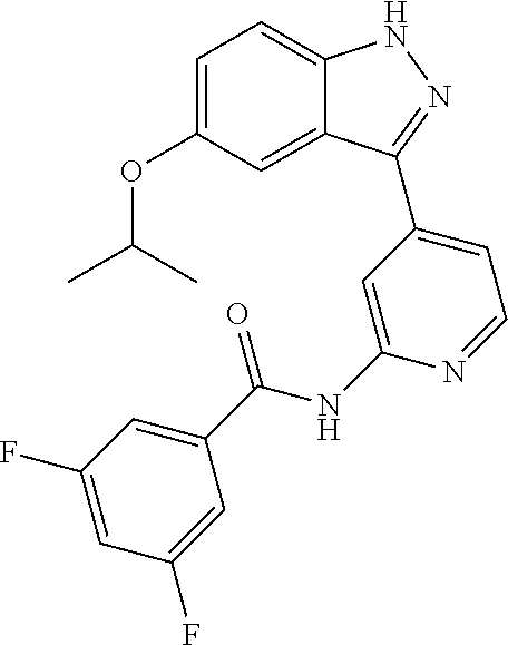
C1=C(OC(C)C)C=C2C(=C1)NN=C2C1=CC=NC(NC(=O)C2=CC(F)=CC(F)=C2)=C1
